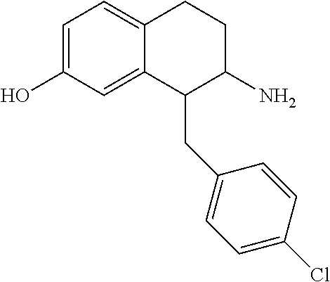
C1=C(O)C=C2C(=C1)CCC(N)C2CC1=CC=C(Cl)C=C1
